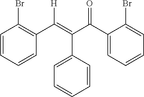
C(C1=CC=CC=C1)(C(C1=CC=CC=C1Br)=O)=C([H])C1=C(Br)C=CC=C1
